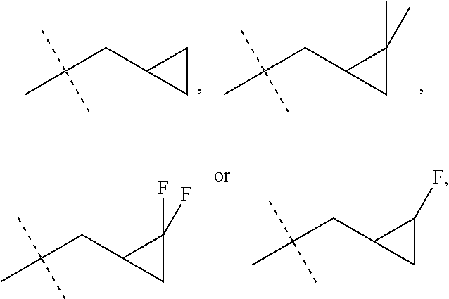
CC(C)(C)CC1CC1.CC(C)(C)CC1CC1(C)C.CC(C)(C)CC1CC1(F)F.CC(C)(C)CC1CC1F
